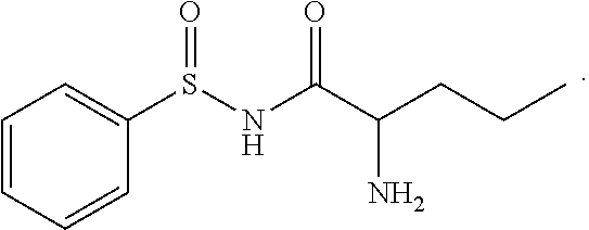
C1=CC=CC(S(NC(C(CCC)N)=O)=O)=C1
